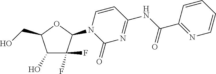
C1(O)C(F)(F)C(N2C(=O)N=C(NC(C3=NC=CC=C3)=O)C=C2)OC1CO
